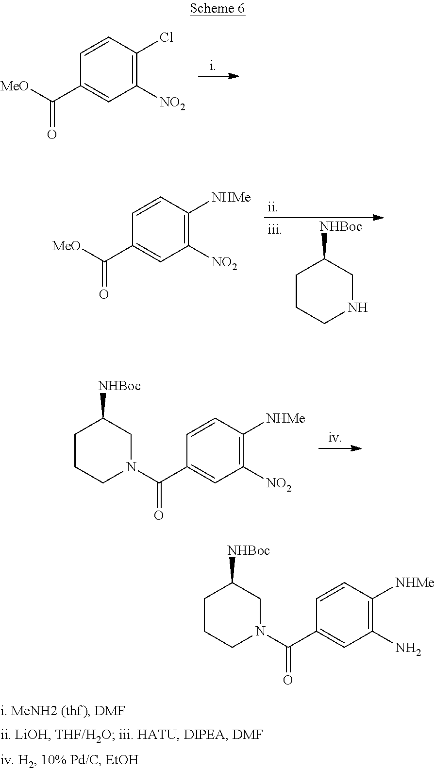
C1=CC(Cl)=C([NO2])C=C1C([MeO])=O.C1CCNCC1[NHBoc].C1=CC([NHMe])=C([NO2])C=C1C([MeO])=O.C1=CC([NHMe])=C([NO2])C=C1C(N1CC([NHBoc])CCC1)=O.C1=CC([NHMe])=C(N)C=C1C(N1CC([NHBoc])CCC1)=O
